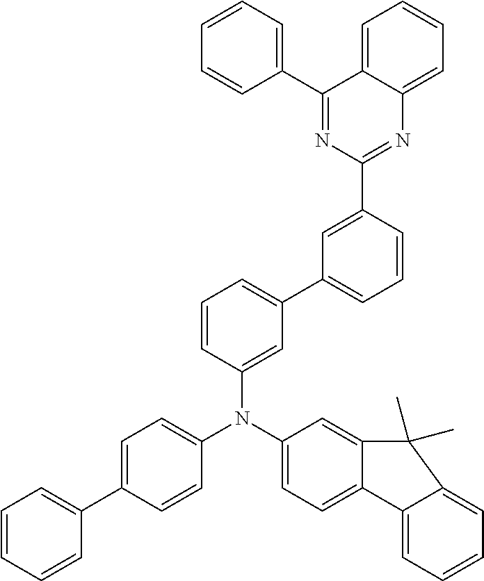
C12=CC=CC=C1C(C)(C)C1=CC(N(C3=CC(C4=CC=CC(C5=NC6=CC=CC=C6C(C6=CC=CC=C6)=N5)=C4)=CC=C3)C3=CC=C(C4=CC=CC=C4)C=C3)=CC=C21
